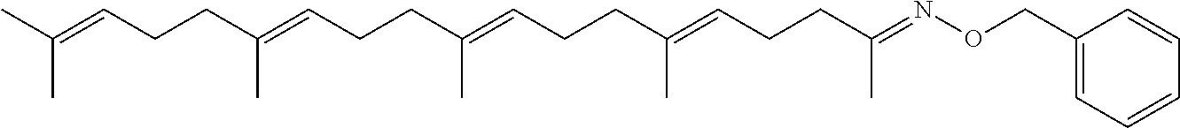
CC(=CCCC(=CCCC(=CCCC(=CCCC(=NOCC1=CC=CC=C1)C)C)C)C)C
